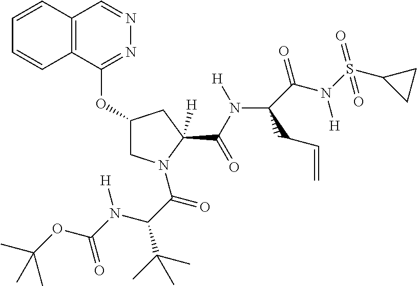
C12=C(C(OC3CN(C(C(N(C(=O)OC(C)(C)C)[H])C(C)(C)C)=O)C(C(N([H])C4(C(=O)N(S(=O)(C5CC5)=O)[H])C(C=C)C4)=O)([H])C3)=NN=C1)C=CC=C2
